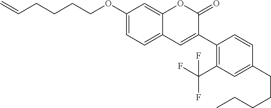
C1(OCCCCC=C)=CC=C2C(=C1)OC(=O)C(C1=C(C(F)(F)F)C=C(CCCCC)C=C1)=C2
